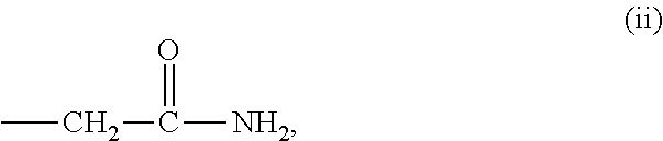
CCC([NH2])=O
